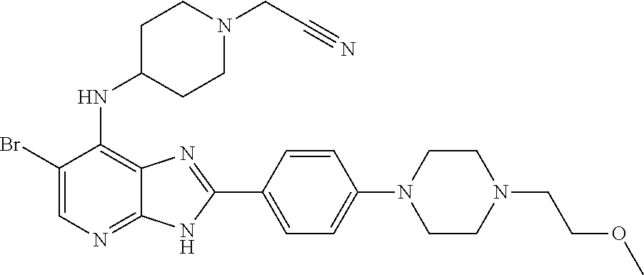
BrC1=CN=C2C(=C1NC1CCN(CC#N)CC1)N=C(C1=CC=C(N3CCN(CCOC)CC3)C=C1)N2
